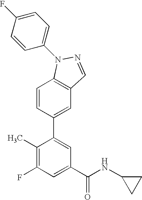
C1=CC(C2=CC(C(NC3CC3)=O)=CC(F)=C2C)=CC2=C1N(C1=CC=C(F)C=C1)N=C2
